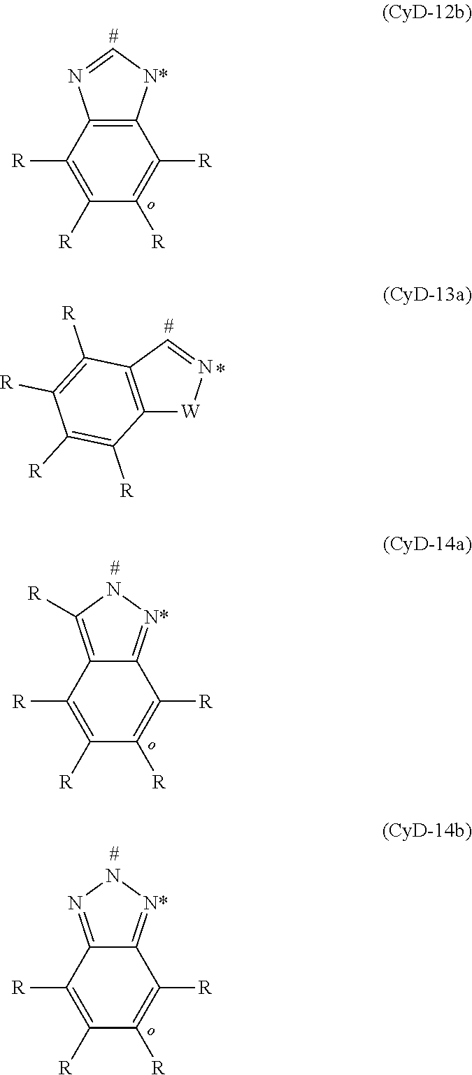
C12=C([N*]C=N1)C([R])=C([R])C([R])=C2[R].C12=C(C=N[W]1)C([R])=C([R])C([R])=C2[R].C12=C([R])N[N*]=C1C([R])=C([R])C([R])=C2[R].C12=NN[N*]=C1C([R])=C([R])C([R])=C2[R]
